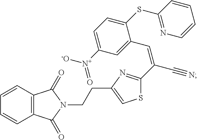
C12=C(C=CC=C1)C(=O)N(CCC1=CSC(C(C#N)=CC3=CC([N+](=O)[-O])=CC=C3SC3=NC=CC=C3)=N1)C2=O
